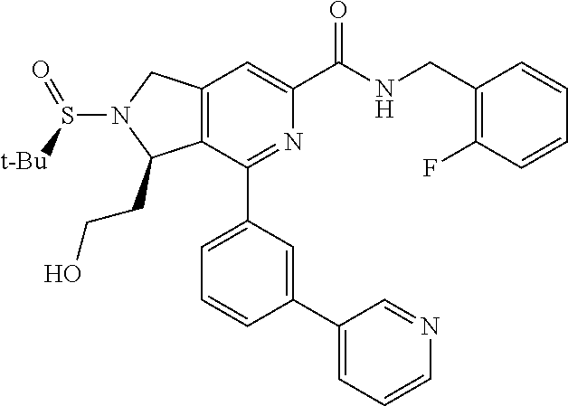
C12=C(C(C3=CC=CC(C4=CC=CN=C4)=C3)=NC(C(NCC3=C(F)C=CC=C3)=O)=C1)C(CCO)N(S([t-Bu])=O)C2
